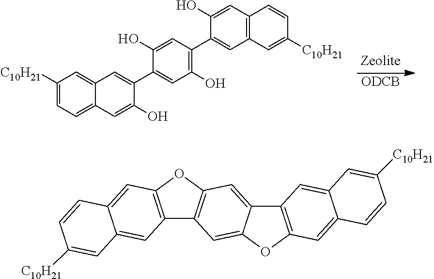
[ODCB].C1([C10H21])=CC=C2C(=C1)C=C(C1=CC(O)=C(C3=CC4=C(C=C3O)C=CC([C10H21])=C4)C=C1O)C(O)=C2.C12=C(OC3=C1C=C1C(=C3)C3=C(O1)C=C1C(=C3)C=C([C10H21])C=C1)C=C1C(=C2)C=C([C10H21])C=C1
